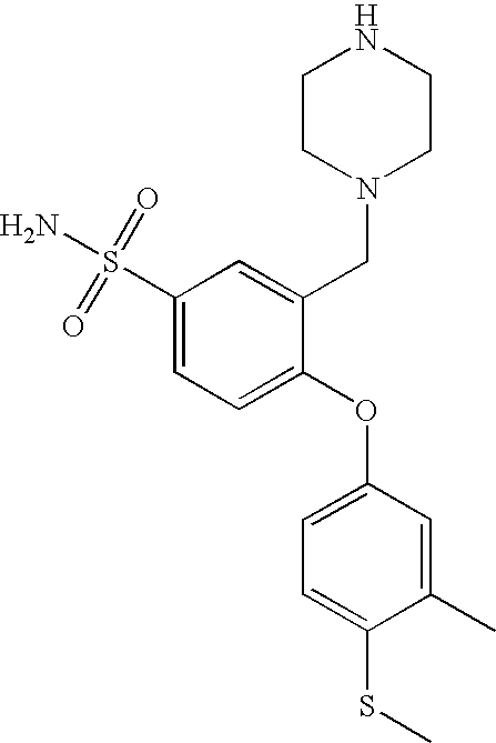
C1(S(N)(=O)=O)=CC=C(OC2=CC=C(SC)C(C)=C2)C(CN2CCNCC2)=C1
